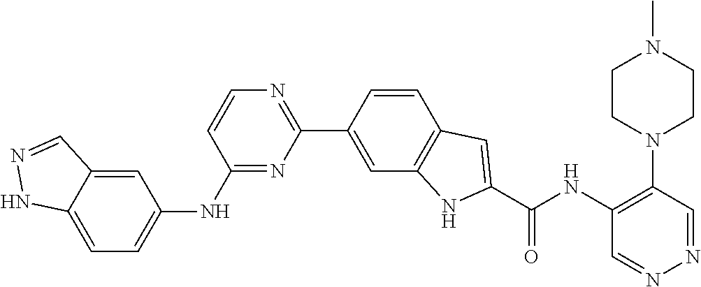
C1=C2C(=CC(NC3=NC(C4=CC5=C(C=C4)C=C(C(NC4=C(N6CCN(C)CC6)C=NN=C4)=O)N5)=NC=C3)=C1)C=NN2
